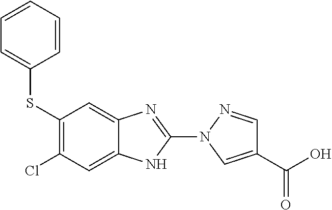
C1(SC2=CC=CC=C2)=C(Cl)C=C2C(=C1)N=C(N1C=C(C(=O)O)C=N1)N2
